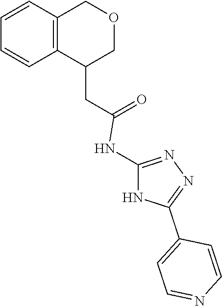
C1(CC(=O)NC2=NN=C(C3=CC=NC=C3)N2)COCC2=C1C=CC=C2
